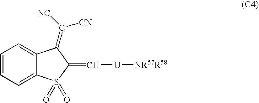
C1=CC=C2C(=C1)C(=C([NC])[CN])C(=C[U][NR57R58])S2(=O)=O
